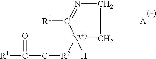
[N(+)]1([H])([R2][G]C([R1])=O)CCN=C1[R1].[A]
